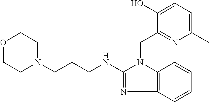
O1CCN(CCCNC2=NC3=C(N2CC2=NC(C)=CC=C2O)C=CC=C3)CC1
